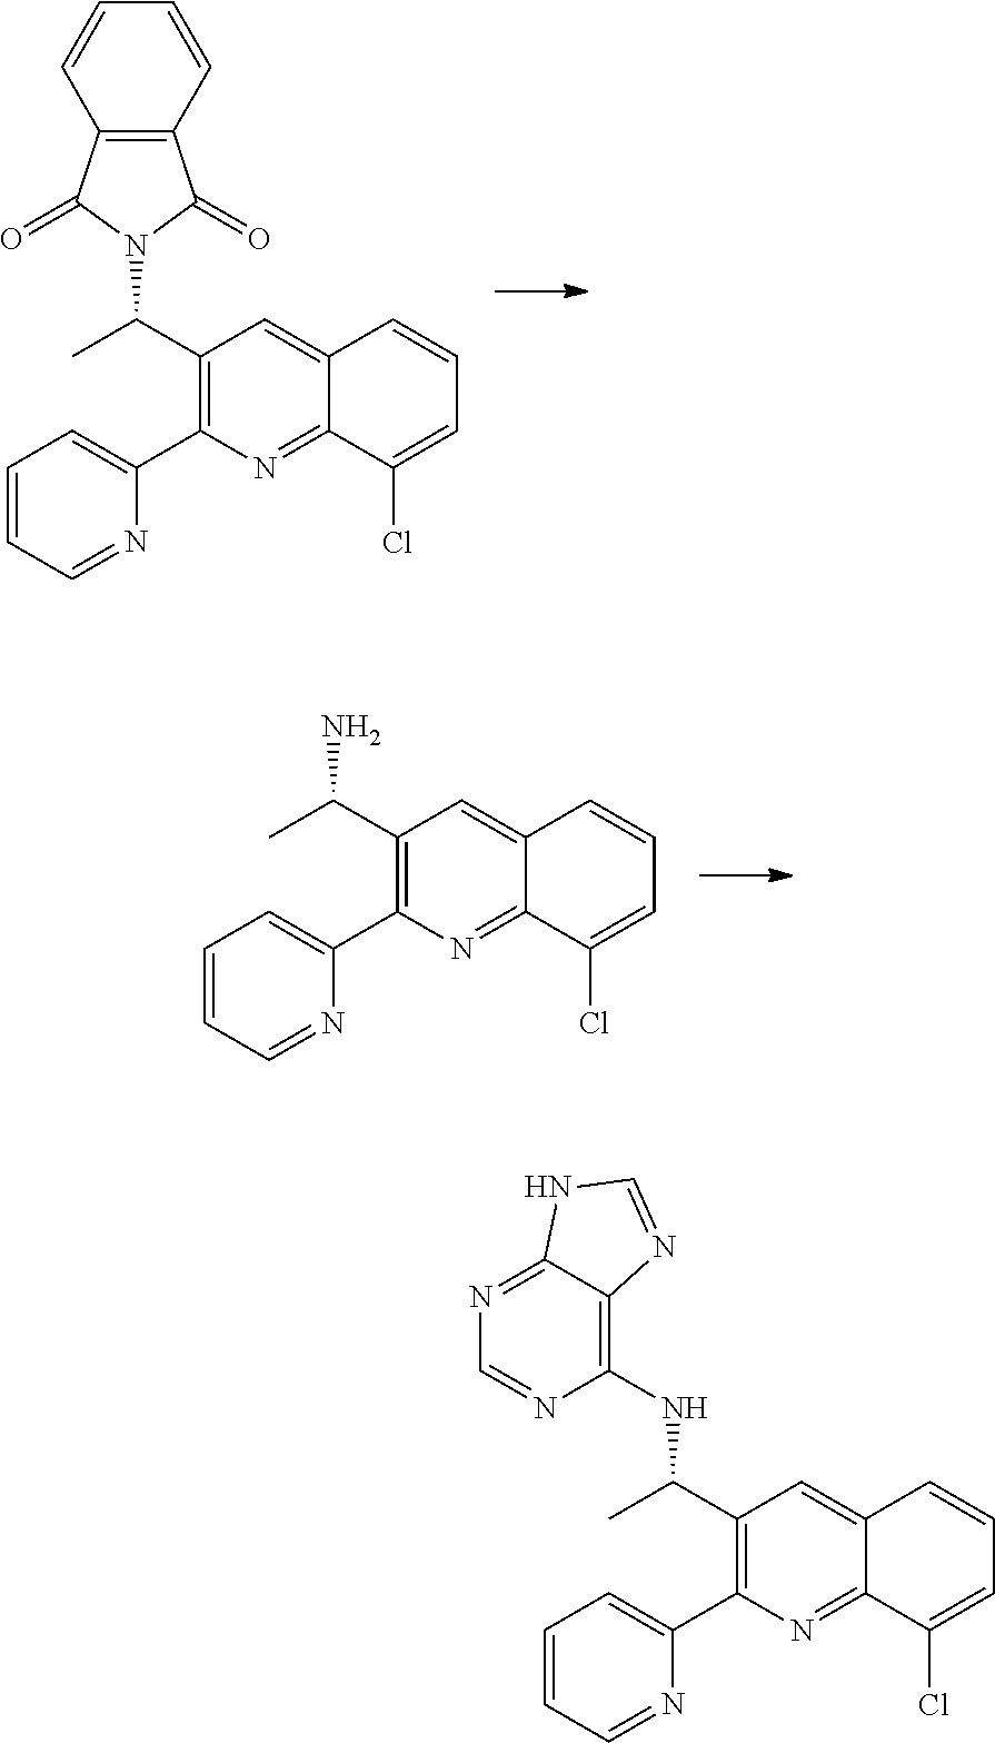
C1=CC2=C(C=C1)C(=O)N(C(C1=C(C3=CC=CC=N3)N=C3C(=C1)C=CC=C3Cl)C)C2=O.NC(C1=C(C2=CC=CC=N2)N=C2C(=C1)C=CC=C2Cl)C.C(C1=C(C2=CC=CC=N2)N=C2C(=C1)C=CC=C2Cl)(C)NC1=C2C(=NC=N1)NC=N2
